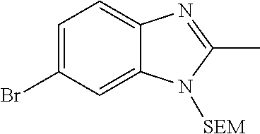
C1=C(Br)C=C2C(=C1)N=C(C)N2[SEM]
